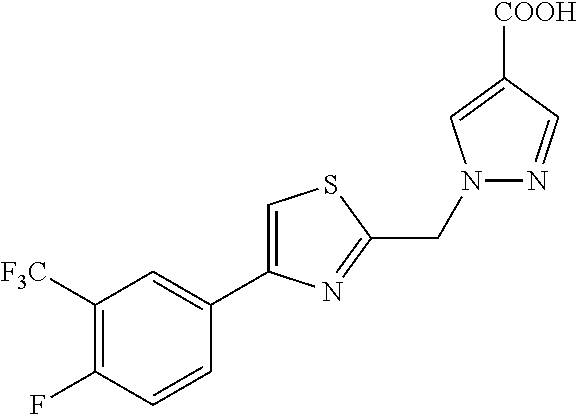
C1([F3C])=C(F)C=CC(C2=CSC(CN3N=CC([COOH])=C3)=N2)=C1
